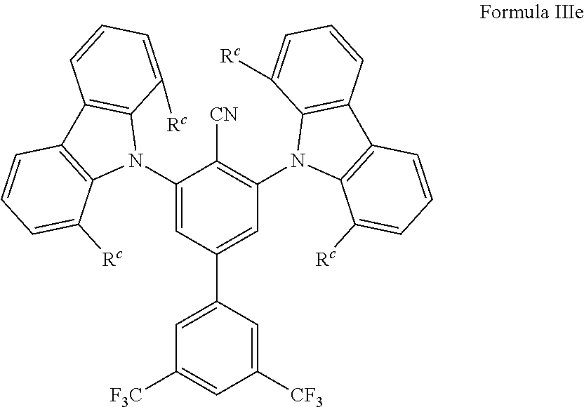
C1(N2C3=C(C4=C2C([Rc])=CC=C4)C=CC=C3[Rc])=CC(C2=CC([F3C])=CC([CF3])=C2)=CC(N2C3=C(C4=C2C([Rc])=CC=C4)C=CC=C3[Rc])=C1[CN]
